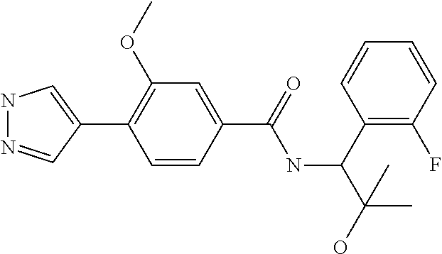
C1(C2=CNN=C2)=C(OC)C=C(C(NC(C2=C(F)C=CC=C2)C(O)(C)C)=O)C=C1
